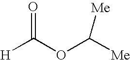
C(OC([Me])[Me])([H])=O
